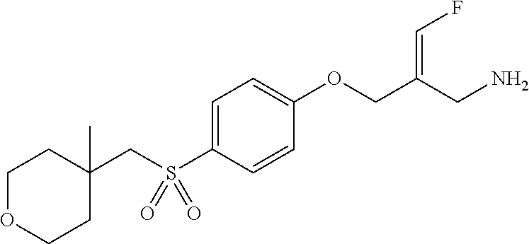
C1=C(S(CC2(C)CCOCC2)(=O)=O)C=CC(OCC(CN)=CF)=C1
